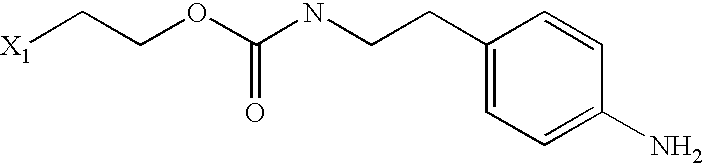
[X1]CCOC(NCCC1=CC=C(N)C=C1)=O
